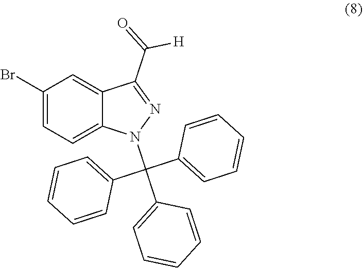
N1(C(C2=CC=CC=C2)(C2=CC=CC=C2)C2=CC=CC=C2)N=C(C(=O)[H])C2=CC(Br)=CC=C12
